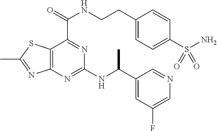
C12=C(N=C(NC(C3=CC(F)=CN=C3)C)N=C1C(=O)NCCC1=CC=C(S(N)(=O)=O)C=C1)N=C(C)S2
